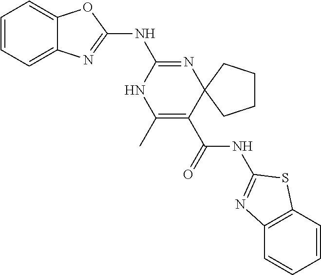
C1=CC=C2C(=C1)OC(NC1=NC3(C(C(NC4=NC5=C(C=CC=C5)S4)=O)=C(C)N1)CCCC3)=N2
